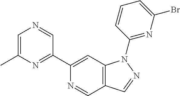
N1=CC2=C(C=C1C1=NC(C)=CN=C1)N(C1=NC(Br)=CC=C1)N=C2
